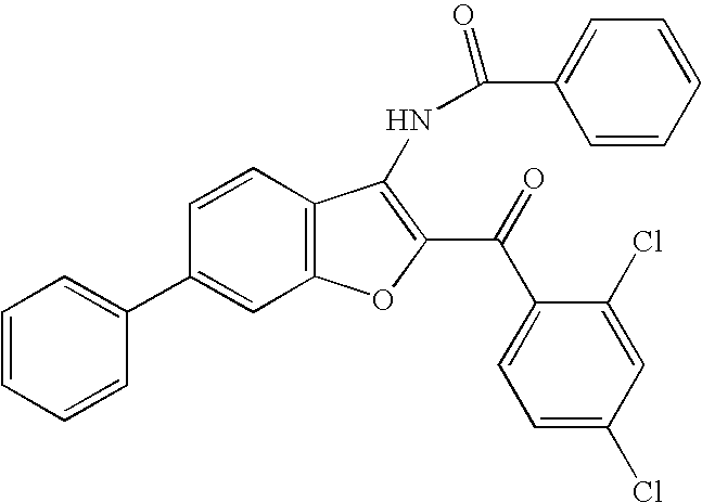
C1=CC=CC(C2=CC3=C(C=C2)C(NC(C2=CC=CC=C2)=O)=C(C(C2=CC=C(Cl)C=C2Cl)=O)O3)=C1
